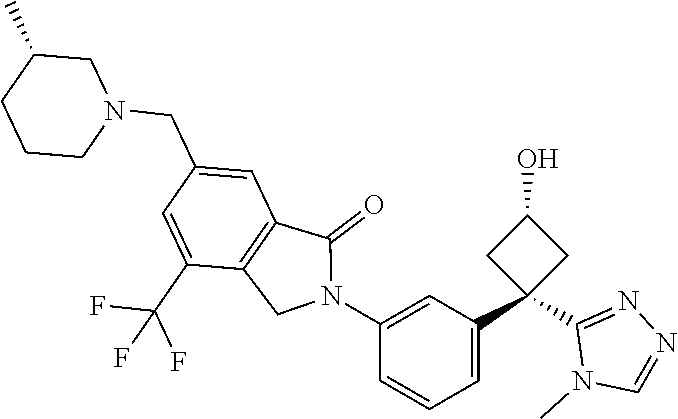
C1(CN2CC(C)CCC2)=CC2=C(C(C(F)(F)F)=C1)CN(C1=CC(C3(C4=NN=CN4C)CC(O)C3)=CC=C1)C2=O
